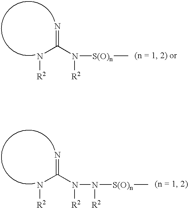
N(C(N([S(O)n]C)[R2])=N)[R2].N(C(N([R2])N([R2])[S(O)n]C)=N)[R2]
